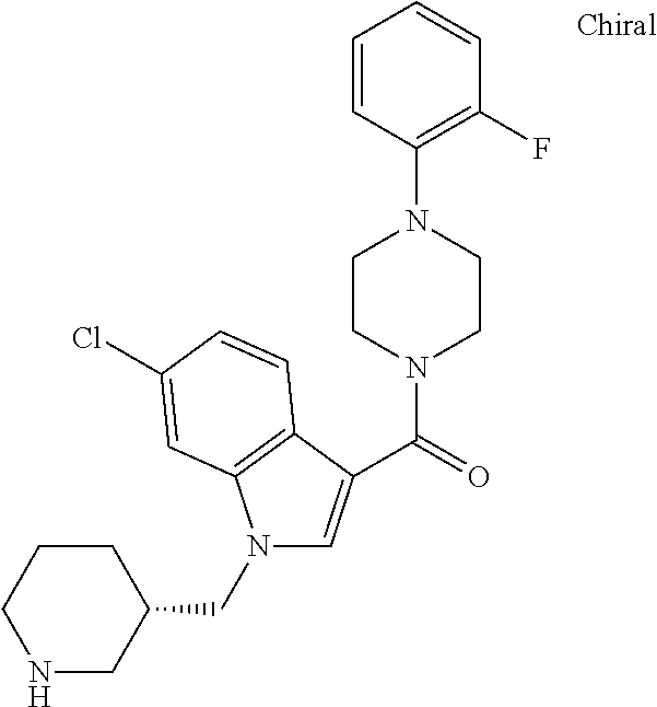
C1=CC(N2CCN(C(=O)C3=CN(CC4CCCNC4)C4=C3C=CC(Cl)=C4)CC2)=C(F)C=C1
